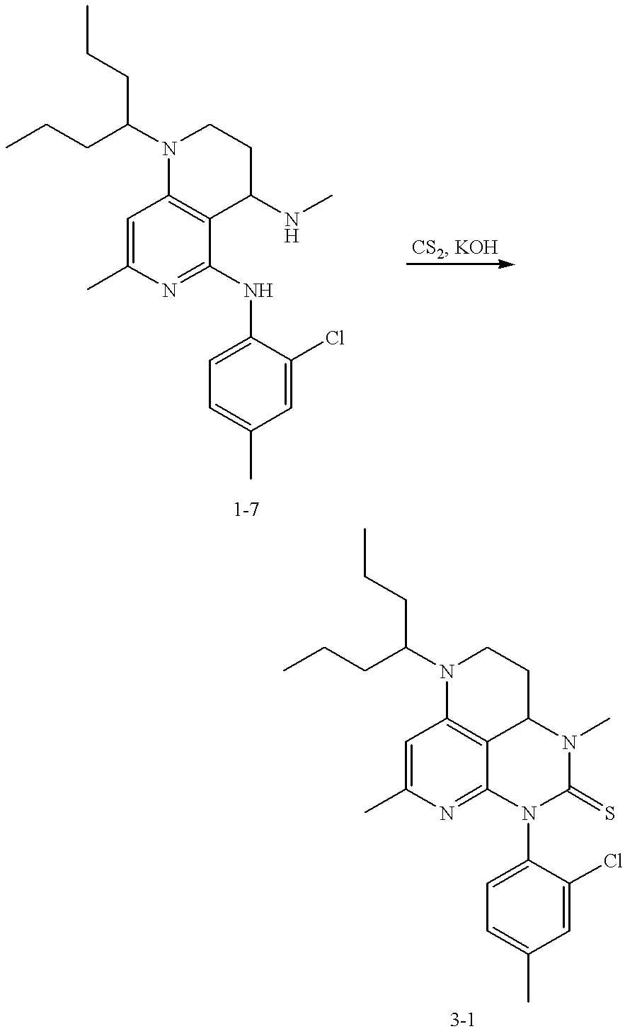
C1=C(NC2=NC(C)=CC3=C2C(NC)CCN3C(CCC)CCC)C(Cl)=CC(C)=C1.C1=C(N2C3=NC(C)=CC4=C3C(N(C)C2=S)CCN4C(CCC)CCC)C(Cl)=CC(C)=C1
